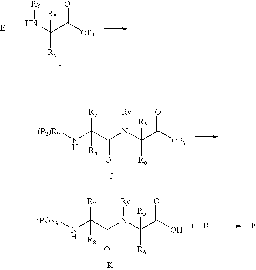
N(C(C(=O)[OP3])([R6])[R5])[Ry].I.[J].N(C(C(=O)N(C(C(=O)[OP3])([R6])[R5])[Ry])([R7])[R8])[(P2)R9].[K].N(C(C(=O)N(C(C(=O)O)([R6])[R5])[Ry])([R7])[R8])[(P2)R9].B.F
